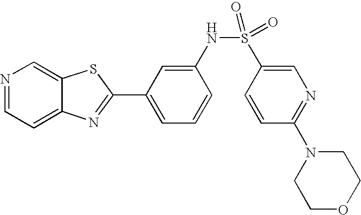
N1=CC=C2C(=C1)SC(C1=CC=CC(NS(=O)(C3=CN=C(N4CCOCC4)C=C3)=O)=C1)=N2
